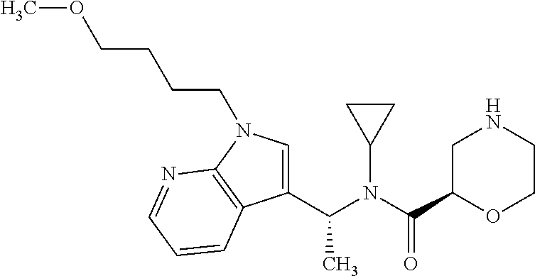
N(C(C1OCCNC1)=O)(C1CC1)C(C1=CN(CCCCOC)C2=C1C=CC=N2)C
